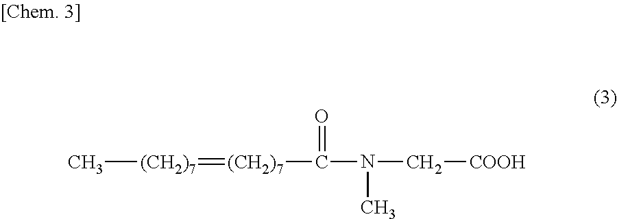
C[(CH2)7]=[(CH2)7]C(N(C)C[COOH])=O
